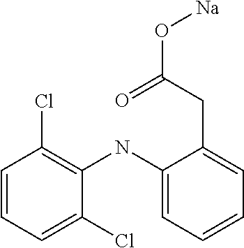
C1=CC=C(Cl)C(NC2=CC=CC=C2CC(=O)O[Na])=C1Cl
